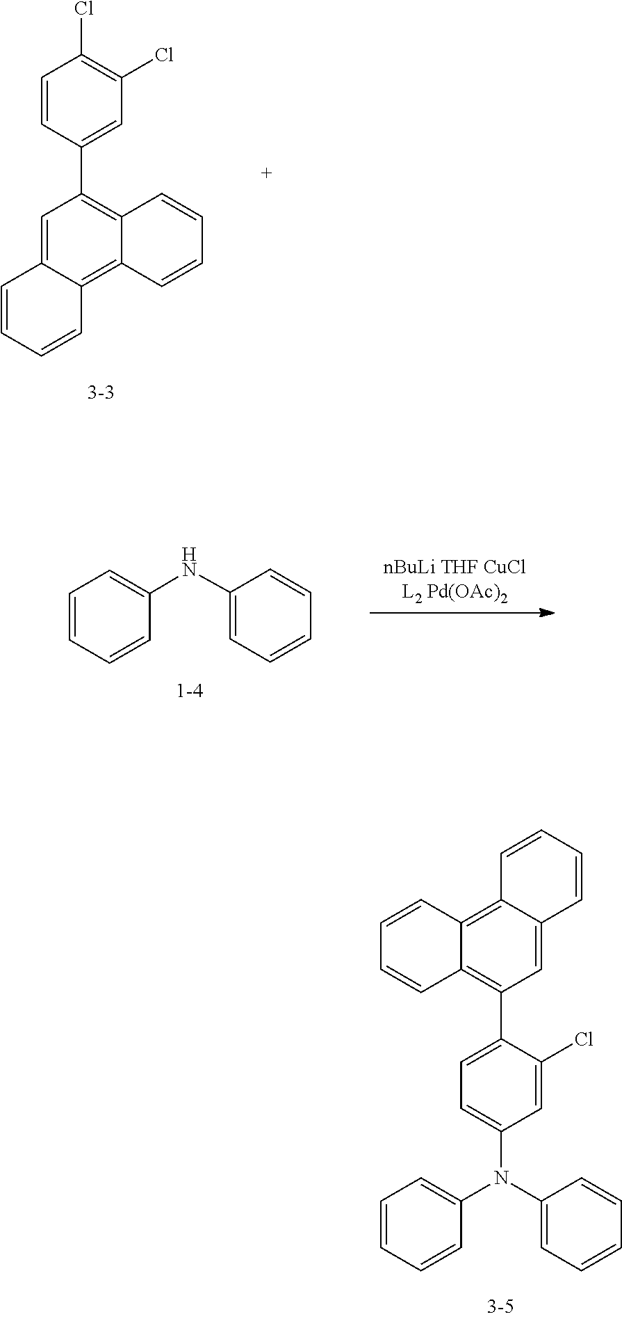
C1=CC=CC=C1NC1=CC=CC=C1.C1=C(C2=C3C=CC=CC3=C3C=CC=CC3=C2)C=CC(Cl)=C1Cl.C1=C(N(C2=CC=C(C3=C4C(=C5C=CC=CC5=C3)C=CC=C4)C(Cl)=C2)C2=CC=CC=C2)C=CC=C1
